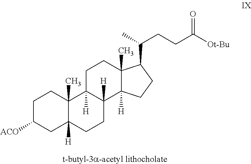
C1C([ACO])CC2([H])C(C)(C1)C1([H])C([H])(CC2)C2([H])C(C)(CC1)C(C(C)CCC(=O)[Ot-Bu])CC2
